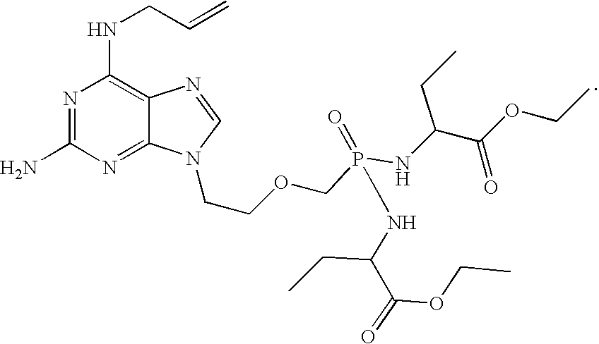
N1=C(N)N=C2C(=C1NCC=C)N=CN2CCOCP(=O)(NC(C(=O)OCC)CC)NC(C(=O)OCC)CC
